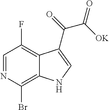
C1=NC(Br)=C2C(=C1F)C(C(=O)C([OK])=O)=CN2
